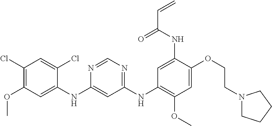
C1(NC2=CC(OC)=C(Cl)C=C2Cl)=CC(NC2=C(OC)C=C(OCCN3CCCC3)C(NC(C=C)=O)=C2)=NC=N1
